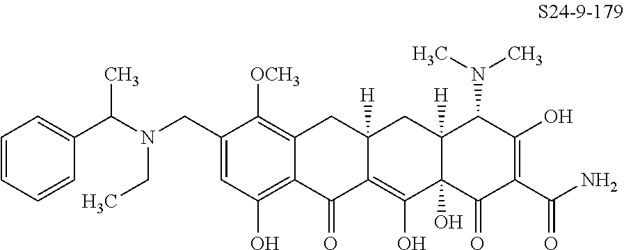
C1=C(CN(C(C2=CC=CC=C2)C)CC)C([OCH3])=C2C(=C1O)C(=O)C1=C(O)C3(O)C([H])(CC1([H])C2)C(N(C)C)C(O)=C(C(N)=O)C3=O
